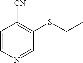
C1=CN=CC(SCC)=C1[CN]
